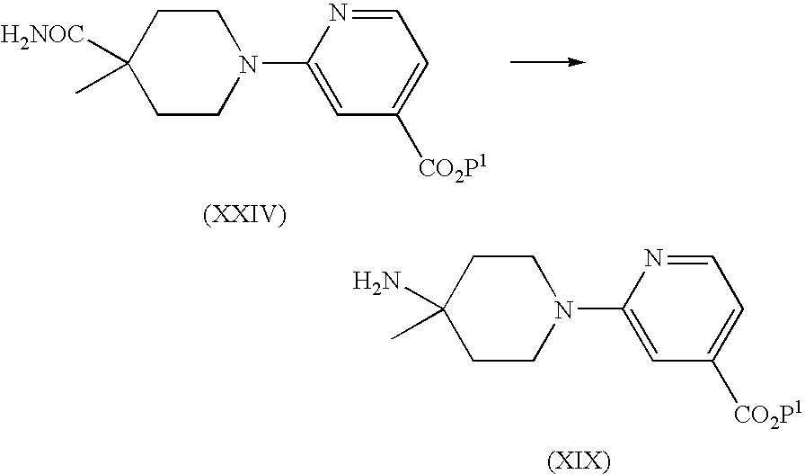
C1CC(N)(C)CCN1C1=CC([CO2P1])=CC=N1.C1CC([H2NOC])(C)CCN1C1=CC([CO2P1])=CC=N1
